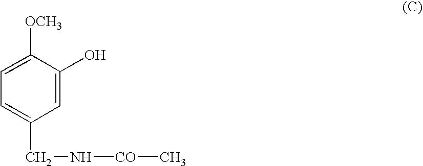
C1=C(O)C([OCH3])=CC=C1CN[CO]C
